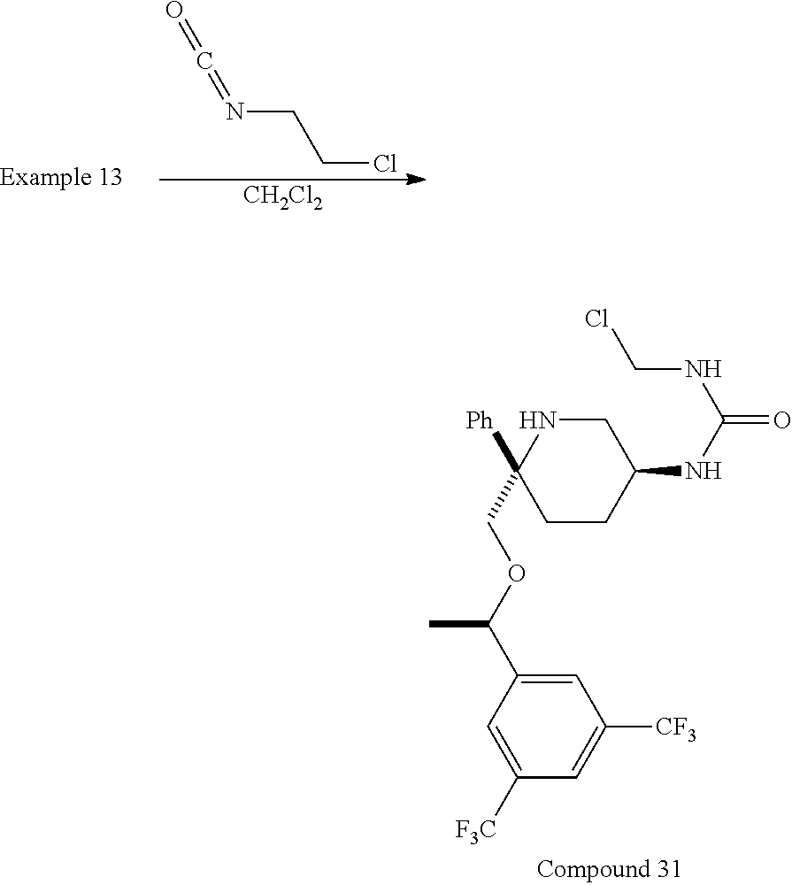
O=C=NCCCl.[CH2Cl2].C1=C(C(OCC2([Ph])CCC(NC(=O)NCCl)CN2)C)C=C([F3C])C=C1[CF3]
